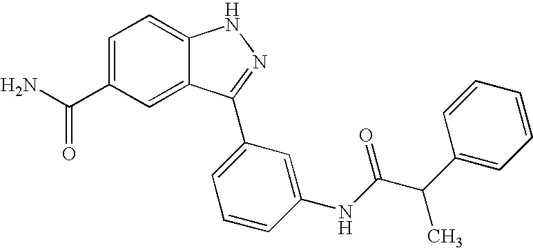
C1=C(C(N)=O)C=C2C(=C1)NN=C2C1=CC=CC(NC(C(C2=CC=CC=C2)C)=O)=C1
